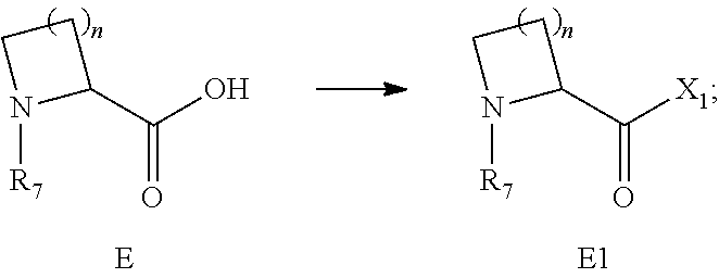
C1(C(O)=O)CCN1[R7].C1(C([X1])=O)CCN1[R7]
